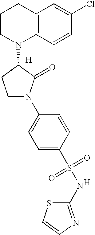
C1CN(C2CCN(C3=CC=C(S(=O)(=O)NC4=NC=CS4)C=C3)C2=O)C2=C(C1)C=C(Cl)C=C2.[H].[H]
